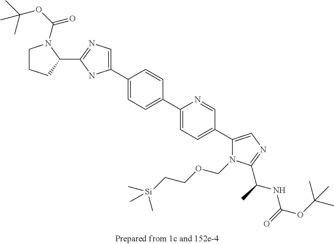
C1(C2=CC=C(C3=CN=C(C4N(C(OC(C)(C)C)=O)CCC4)N3)C=C2)=CC=C(C2=CN=C(C(C)NC(OC(C)(C)C)=O)N2COCC[Si](C)(C)C)C=N1
